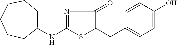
N1=C(NC2CCCCCC2)SC(CC2=CC=C(O)C=C2)C1=O
